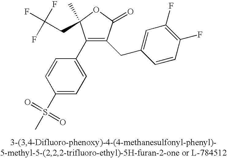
C1(S(C)(=O)=O)=CC=C(C2=C(CC3=CC(F)=C(F)C=C3)C(=O)OC2(C)CC(F)(F)F)C=C1
